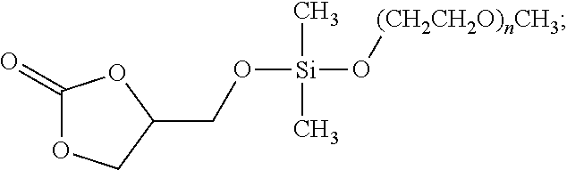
C1(=O)OCC(CO[Si](O[(CH2CH2O)nCH3])(C)C)O1
